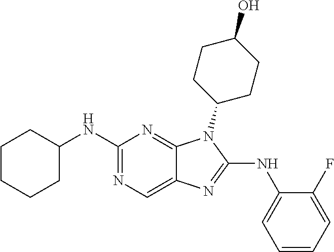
C1(NC2=CC=CC=C2F)=NC2=CN=C(NC3CCCCC3)N=C2N1C1CCC(O)CC1
